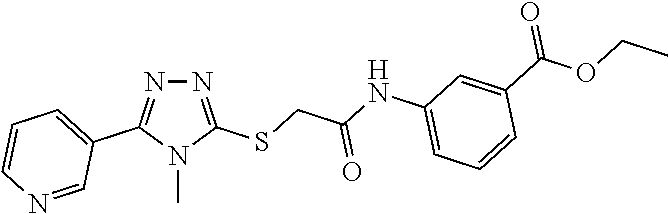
N1=C(SCC(NC2=CC=CC(C(OCC)=O)=C2)=O)N(C)C(C2=CC=CN=C2)=N1
